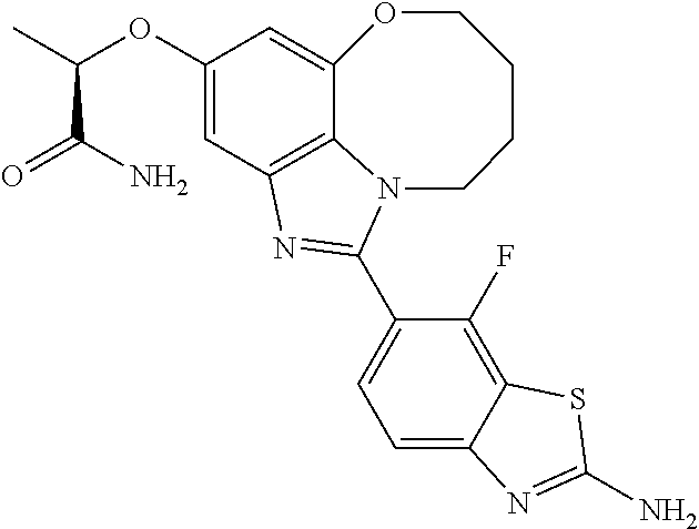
C12=C3C=C(OC(C)C(N)=O)C=C1OCCCCN2C(C1=CC=C2C(=C1F)SC(N)=N2)=N3
